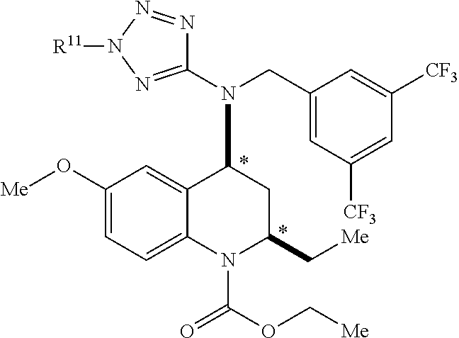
C1(O[Me])=CC=C2C(=C1)C(N(CC1=CC([CF3])=CC([CF3])=C1)C1=NN([R11])N=N1)CC(C[Me])N2C(=O)OC[Me]
